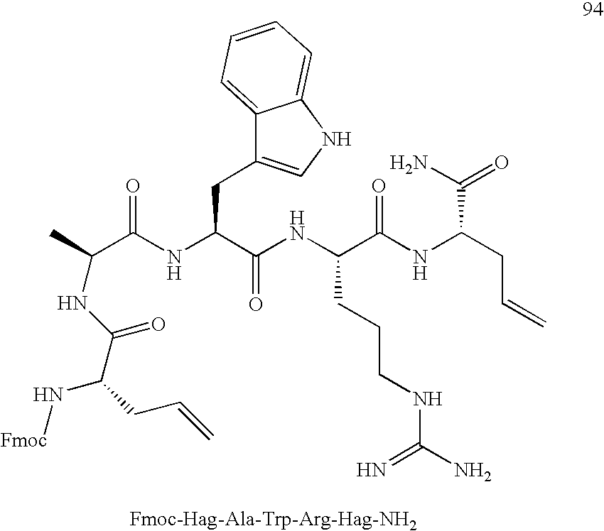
C(C(NC(C(NC(C(NC(CC=C)C(N)=O)=O)CCCNC(N)=N)=O)CC1=CNC2=CC=CC=C12)=O)(C)NC(C(N[Fmoc])CC=C)=O
